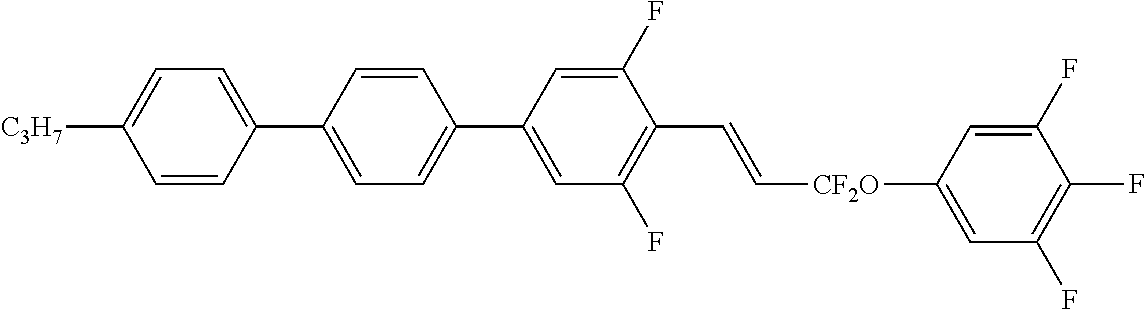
C1=CC(C2=CC=C([C3H7])C=C2)=CC=C1C1=CC(F)=C(C=C[CF2O]C2=CC(F)=C(F)C(F)=C2)C(F)=C1
